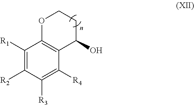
C1([R1])=C([R2])C([R3])=C([R4])C2=C1OCCC2O
